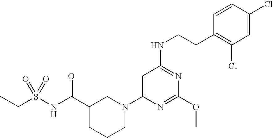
C1(C(NS(CC)(=O)=O)=O)CCCN(C2=CC(NCCC3=C(Cl)C=C(Cl)C=C3)=NC(OC)=N2)C1
